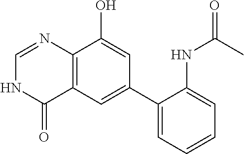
C12=C(C=C(C3=CC=CC=C3NC(=O)C)C=C1O)C(=O)NC=N2
